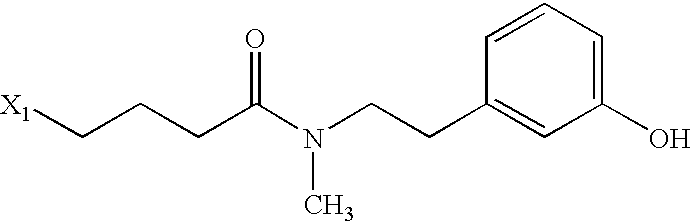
[X1]CCCC(N(CCC1=CC(O)=CC=C1)C)=O
